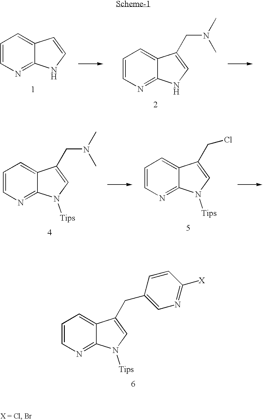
C1=CN=C2C(=C1)C(CC1=CN=C([X])C=C1)=CN2[Tips].C1=CN=C2C(=C1)C=CN2.C1=CN=C2C(=C1)C(CN(C)C)=CN2.C1=CN=C2C(=C1)C(CN(C)C)=CN2[Tips].C1=CN=C2C(=C1)C(CCl)=CN2[Tips]
